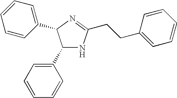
C1(C2=CC=CC=C2)NC(CCC2=CC=CC=C2)=NC1C1=CC=CC=C1
